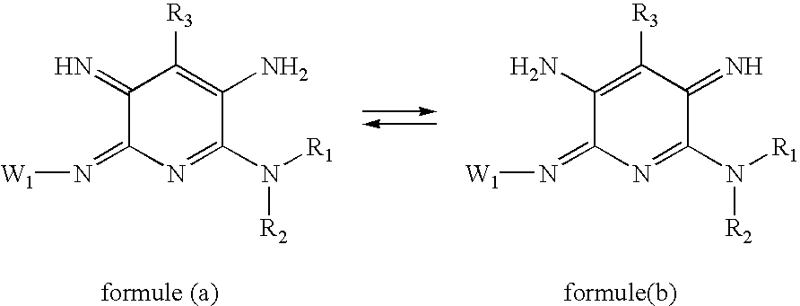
C1(=N)C(=N[W1])N=C(N([R2])[R1])C(N)=C1[R3].C1(N)=C([R3])C(=N)C(N([R2])[R1])=NC1=N[W1]
